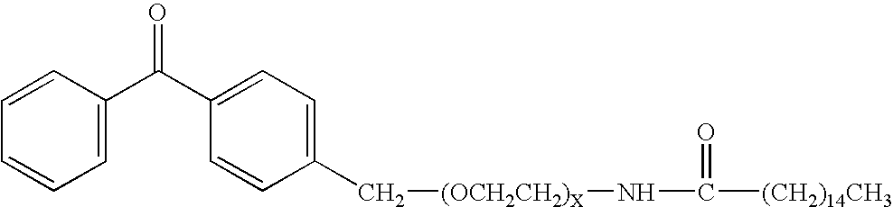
C1=C(C(C2=CC=C(C[(OCH2CH2)X]NC([(CH2)14CH3])=O)C=C2)=O)C=CC=C1
